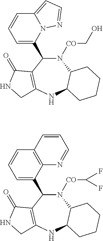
C1=C(C2N([CO]CO)C3C(NC4=C2C(=O)NC4)CCCC3)N2C(=CC=N2)C=C1.C1=C(C2N([CO]C(F)F)C3C(NC4=C2C(=O)NC4)CCCC3)C2=C(C=C1)C=CC=N2
